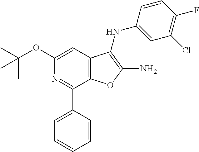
N1=C(C2=CC=CC=C2)C2=C(C=C1OC(C)(C)C)C(NC1=CC(Cl)=C(F)C=C1)=C(N)O2
